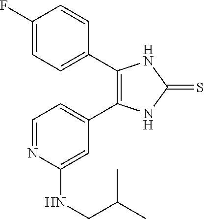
C1=C(C2=C(C3=CC=C(F)C=C3)NC(=S)N2)C=C(NCC(C)C)N=C1
